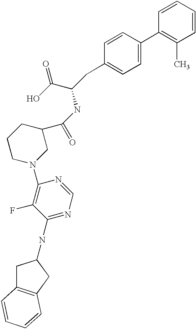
C1=CC=CC(C)=C1C1=CC=C(CC(C(=O)O)NC(C2CCCN(C3=C(F)C(NC4CC5=C(C4)C=CC=C5)=NC=N3)C2)=O)C=C1
